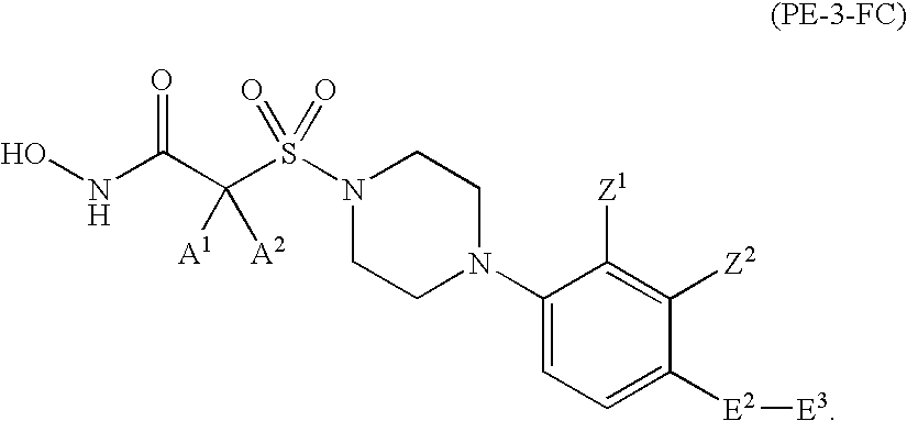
ONC(C(S(N1CCN(C2=CC=C([E2][E3])C([Z2])=C2[Z1])CC1)(=O)=O)([A1])[A2])=O
